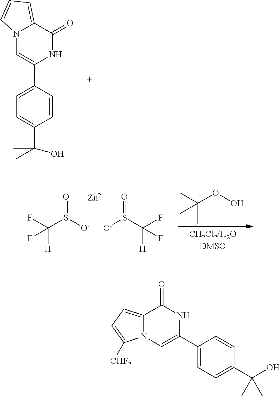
O=S([O-])C(F)([H])F.O=S([O-])C(F)([H])F.[Zn].C(OO)(C)(C)C.N12C=C(C3=CC=C(C(C)(C)O)C=C3)NC(=O)C1=CC=C2.C12=CC=C([CHF2])N1C=C(C1=CC=C(C(O)(C)C)C=C1)NC2=O
